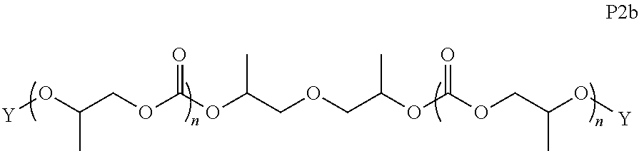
O(C(OCC(O[Y])C)=O)C(C)COCC(OC(OCC(O[Y])C)=O)C
